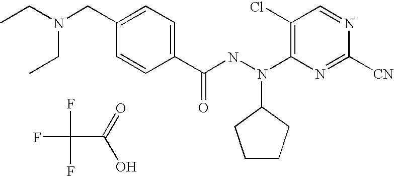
FC(C(=O)O)(F)F.N(CC)(CC1=CC=C(C(NN(C2=C(Cl)C=NC([CN])=N2)C2CCCC2)=O)C=C1)CC
